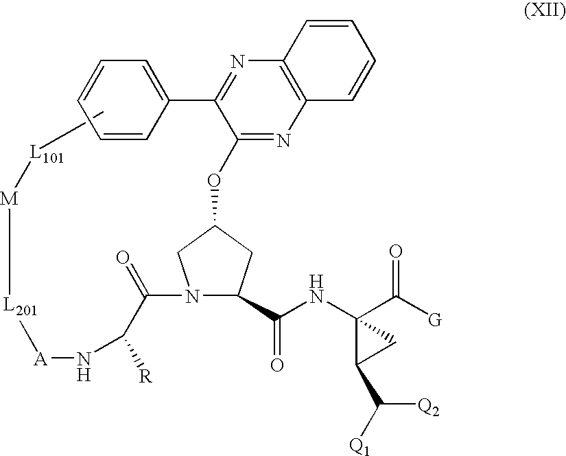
C[L101][M][L201][A]NC(C(N1CC(OC2=NC3=C(N=C2C2=CC=CC=C2)C=CC=C3)CC1C(NC1(C([G])=O)C(C([Q2])[Q1])C1)=O)=O)[R]
